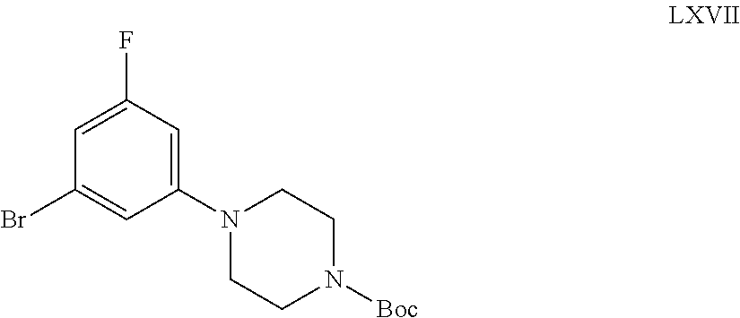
C1=C(F)C=C(N2CCN([Boc])CC2)C=C1Br
